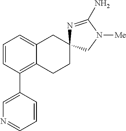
C1=CC(C2=CN=CC=C2)=C2C(=C1)CC1(CC2)N=C(N)N([Me])C1
